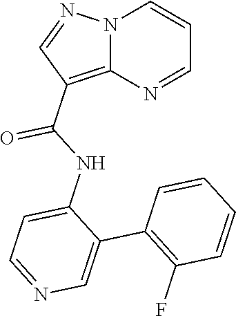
N12C(=C(C(NC3=CC=NC=C3C3=C(F)C=CC=C3)=O)C=N1)N=CC=C2
